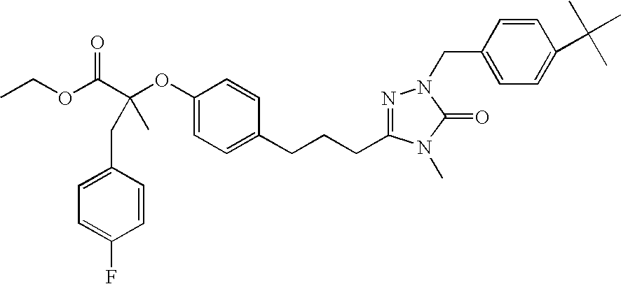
C1(CC(C(OCC)=O)(OC2=CC=C(CCCC3=NN(CC4=CC=C(C(C)(C)C)C=C4)C(=O)N3C)C=C2)C)=CC=C(F)C=C1
